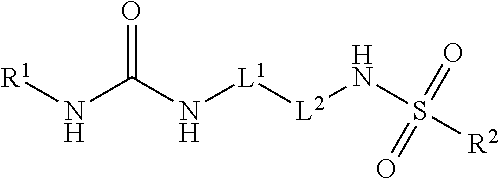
[R1]NC(N[L1][L2]NS(=O)(=O)[R2])=O
